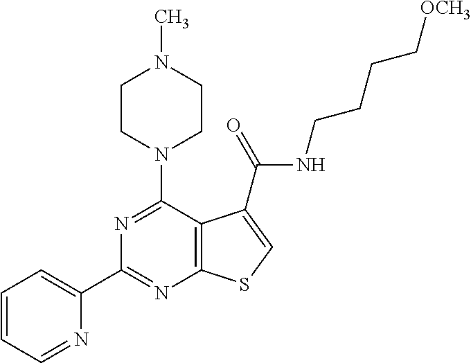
C1(C2=CC=CC=N2)=NC2=C(C(N3CCN(C)CC3)=N1)C(C(=O)NCCCC[OCH3])=CS2
